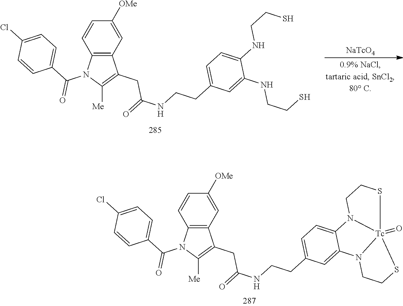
C1=CC2=C(C=C1[OMe])C(CC(NCCC1=CC=C3C(=C1)N1CCS[Tc]14(=O)N3CCS4)=O)=C([Me])N2C(C1=CC=C(Cl)C=C1)=O.[NaTcO4].C1=CC2=C(C=C1[OMe])C(CC(NCCC1=CC=C(NCCS)C(NCCS)=C1)=O)=C([Me])N2C(C1=CC=C(Cl)C=C1)=O
